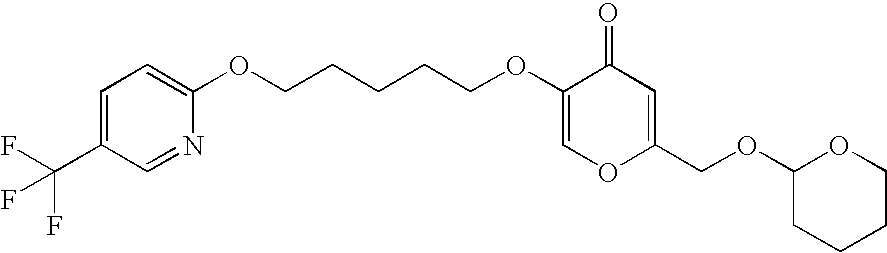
C1=C(C(F)(F)F)C=NC(OCCCCCOC2=COC(COC3CCCCO3)=CC2=O)=C1
